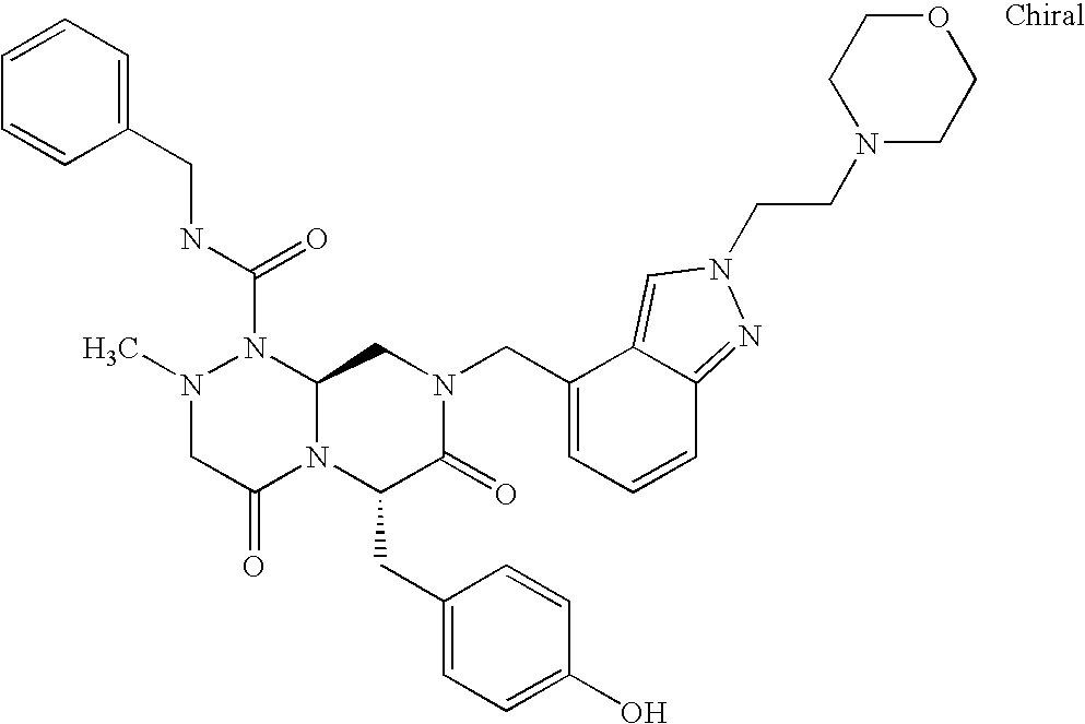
CN1CC(=O)N2C(N1C(NCC1=CC=CC=C1)=O)CN(CC1=CC=CC3=NN(CCN4CCOCC4)C=C13)C(=O)C2CC1=CC=C(O)C=C1
